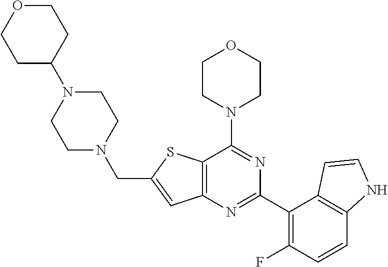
C12=C(N=C(C3=C(F)C=CC4=C3C=CN4)N=C1N1CCOCC1)C=C(CN1CCN(C3CCOCC3)CC1)S2
